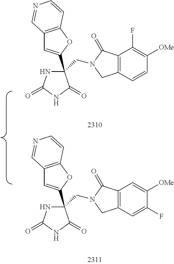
C1(CN2C(=O)C3=C(C2)C=CC([OMe])=C3F)(C2=CC3=C(O2)C=CN=C3)NC(=O)NC1=O.C1(CN2C(=O)C3=C(C2)C=C(F)C([OMe])=C3)(C2=CC3=C(O2)C=CN=C3)NC(=O)NC1=O
